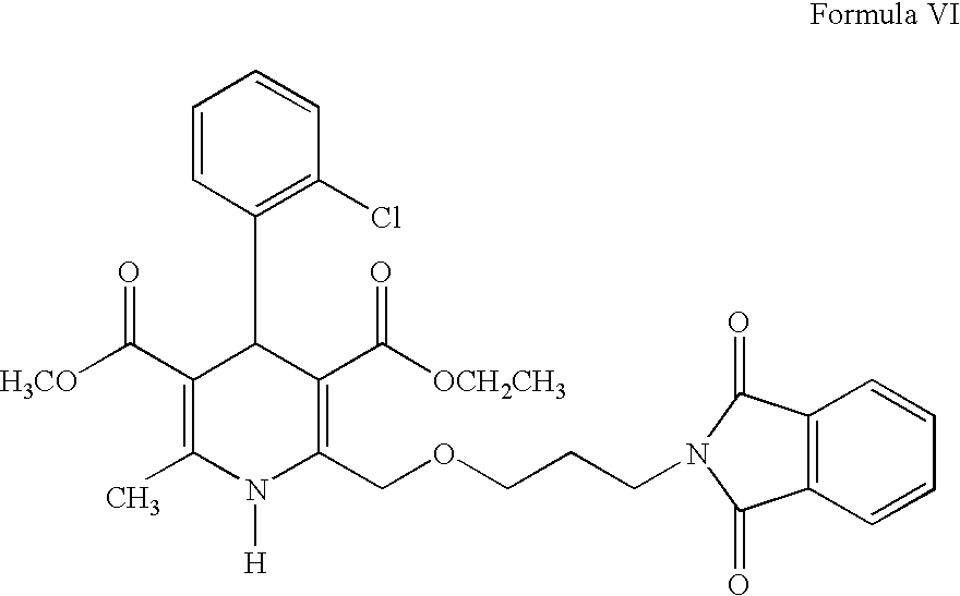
C1=CC(C2C(C([OCH2CH3])=O)=C(COCCCN3C(=O)C4=C(C3=O)C=CC=C4)N([H])C(C)=C2C(=O)[H3CO])=C(Cl)C=C1
